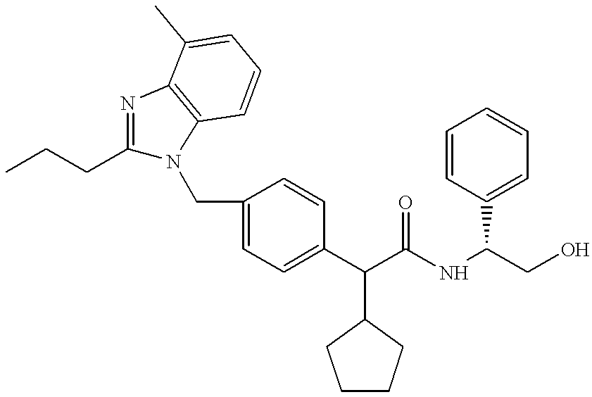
CCCC1=NC2=C(N1CC1=CC=C(C(C(NC(CO)C3=CC=CC=C3)=O)C3CCCC3)C=C1)C=CC=C2C
